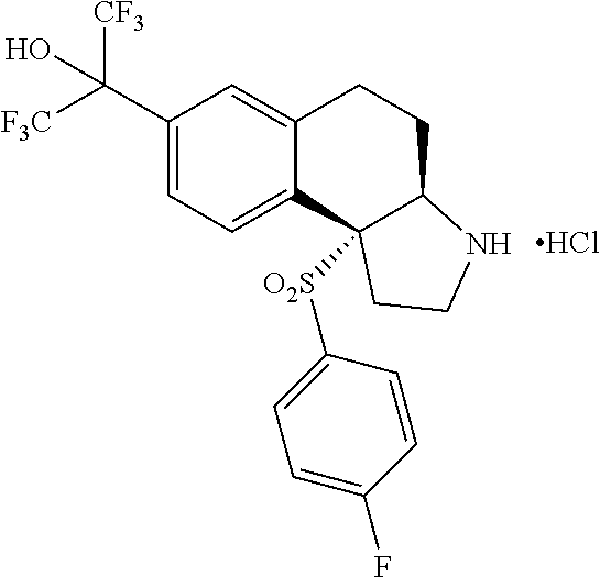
C1(C([CF3])([F3C])O)=CC=C2C(=C1)CCC1C2([O2S]C2=CC=C(F)C=C2)CCN1.Cl
